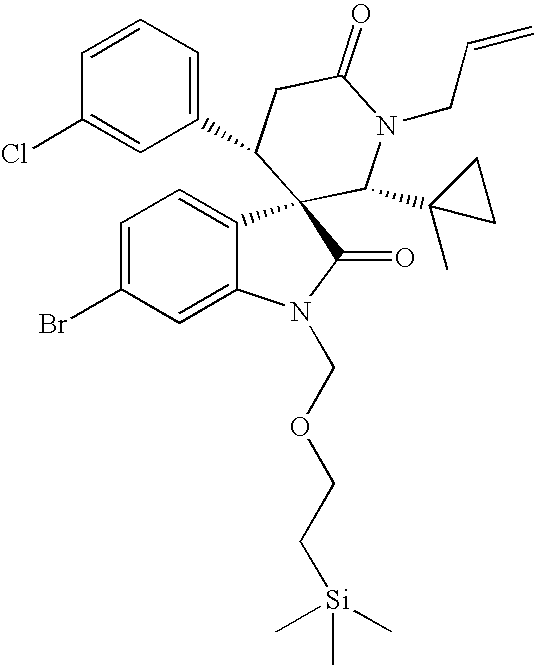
C1=C(Br)C=C2C(=C1)C1(C(=O)N2COCC[Si](C)(C)C)C(C2(C)CC2)N(CC=C)C(=O)CC1C1=CC=CC(Cl)=C1
